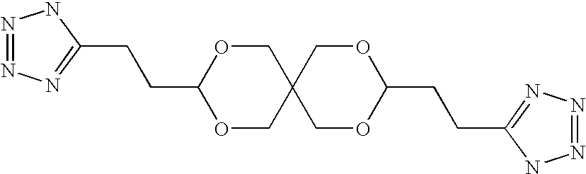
C1(CCC2OCC3(CO2)COC(CCC2=NN=NN2)OC3)=NN=NN1
